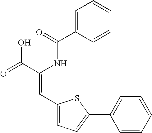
C1=C(C(=O)NC(C(=O)O)=CC2=CC=C(C3=CC=CC=C3)S2)C=CC=C1
